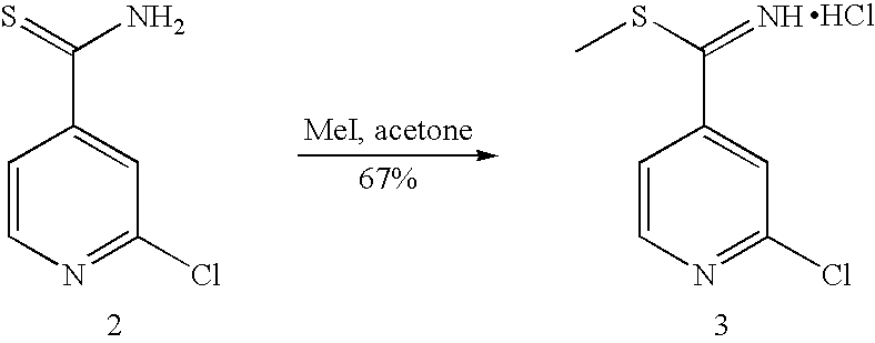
C1=CN=C(Cl)C=C1C(SC)=N.C1=CN=C(Cl)C=C1C(=S)N.Cl
